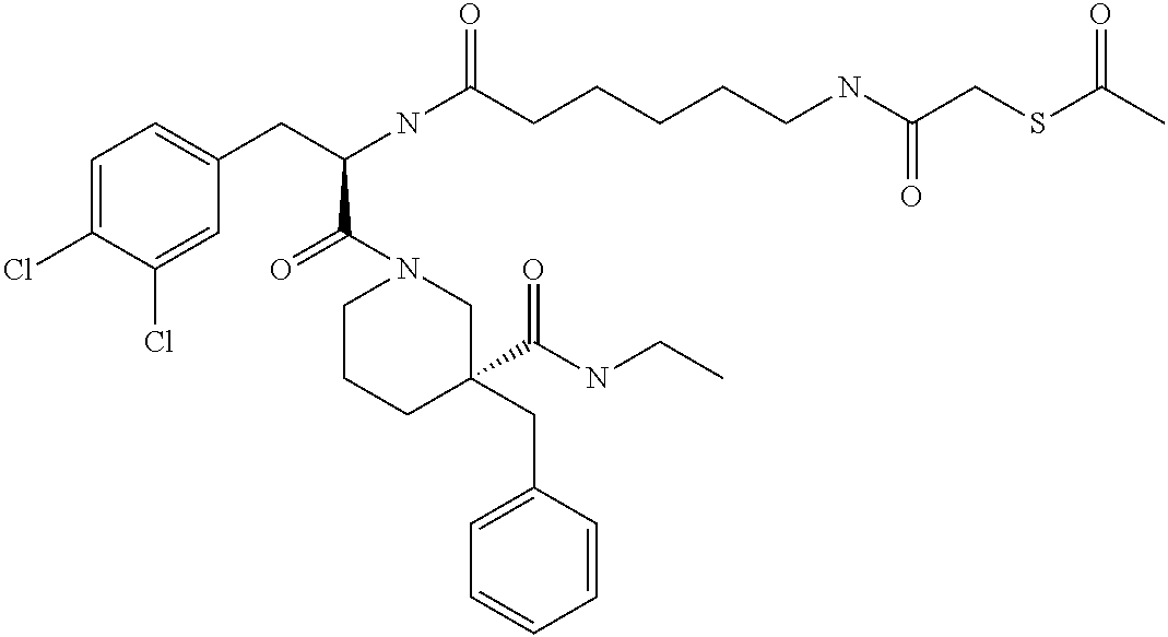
C1=C(Cl)C(Cl)=CC(CC(NC(CCCCCNC(CSC(C)=O)=O)=O)C(N2CCCC(CC3=CC=CC=C3)(C(NCC)=O)C2)=O)=C1
